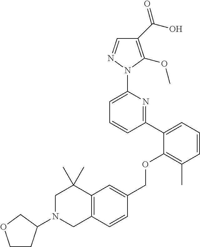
C1(C(O)=O)=C(OC)N(C2=CC=CC(C3=CC=CC(C)=C3OCC3=CC4=C(C=C3)CN(C3CCOC3)CC4(C)C)=N2)N=C1
